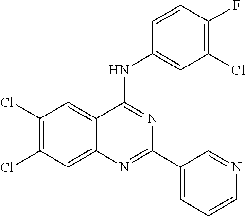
C1(Cl)=C(Cl)C=C2C(=C1)C(NC1=CC(Cl)=C(F)C=C1)=NC(C1=CC=CN=C1)=N2
